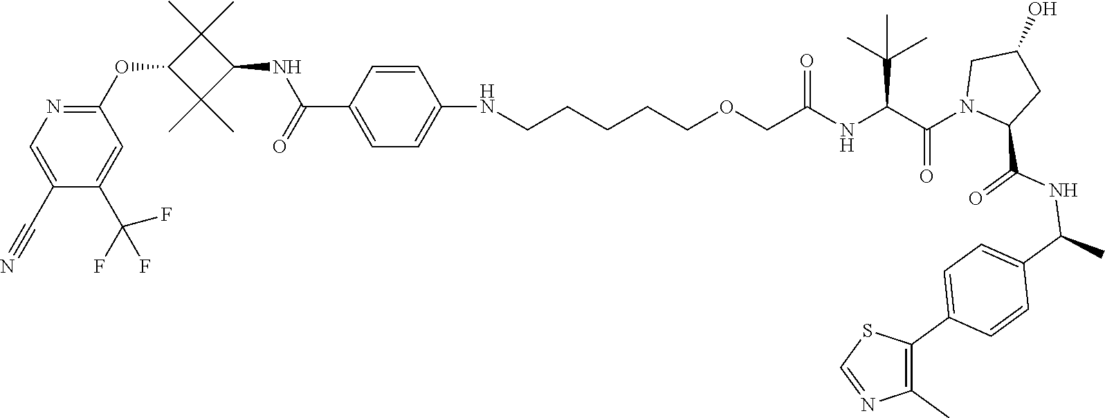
C1(C#N)=CN=C(OC2C(C)(C)C(NC(=O)C3=CC=C(NCCCCCOCC(NC(C(N4CC(O)CC4C(NC(C4=CC=C(C5=C(C)N=CS5)C=C4)C)=O)=O)C(C)(C)C)=O)C=C3)C2(C)C)C=C1C(F)(F)F
